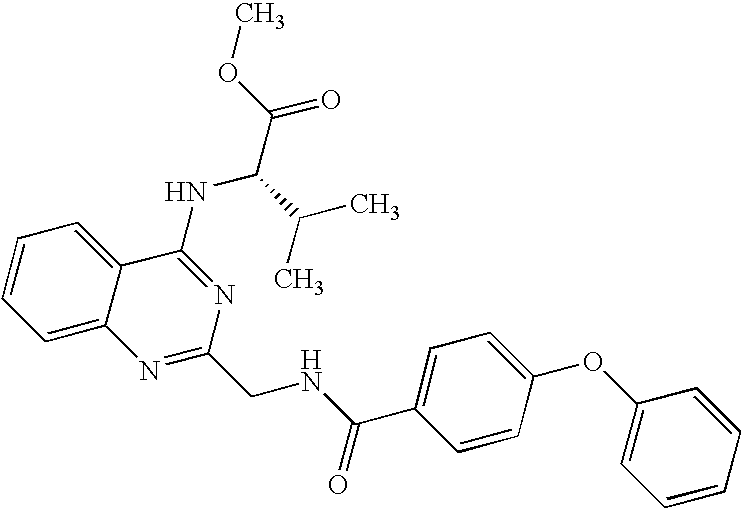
C1=CC=C2C(=C1)C(NC(C(C)C)C(=O)OC)=NC(CNC(=O)C1=CC=C(OC3=CC=CC=C3)C=C1)=N2
